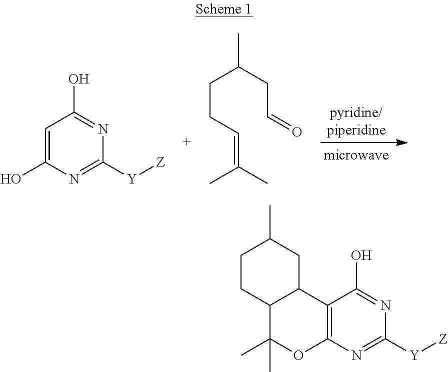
C1=C(O)N=C([Y][Z])N=C1O.C(CC=C(C)C)C(CC=O)C.C12=C(N=C([Y][Z])N=C1O)OC(C)(C)C1C2CC(C)CC1
